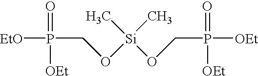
[EtO]P(CO[Si](C)(OCP([OEt])([OEt])=O)C)([OEt])=O
